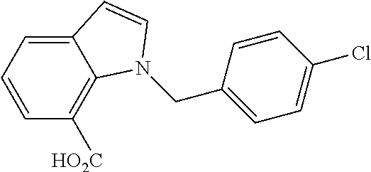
C1=CC([HO2C])=C2C(=C1)C=CN2CC1=CC=C(Cl)C=C1
